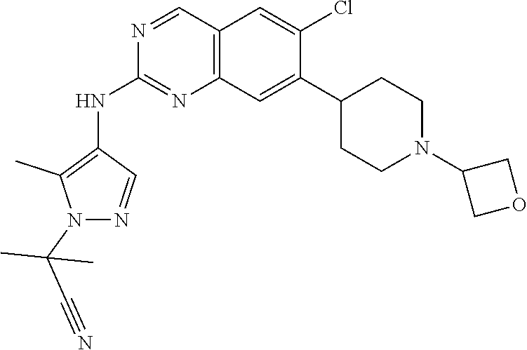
N1(C(C)(C)C#N)N=CC(NC2=NC3=C(C=N2)C=C(Cl)C(C2CCN(C4COC4)CC2)=C3)=C1C
